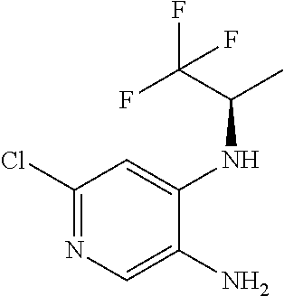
C1(Cl)=NC=C(N)C(NC(C(F)(F)F)C)=C1
